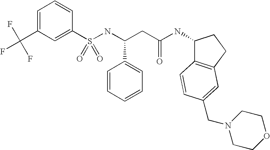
C1=C(C(F)(F)F)C=C(S(NC(CC(NC2C3=C(CC2)C=C(CN2CCOCC2)C=C3)=O)C2=CC=CC=C2)(=O)=O)C=C1
